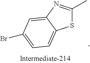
S1C(C)=NC2=CC(Br)=CC=C12
